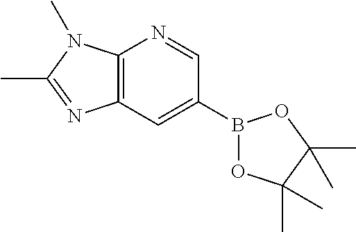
C12=C(C=C(B3OC(C)(C)C(C)(C)O3)C=N1)N=C(C)N2C
